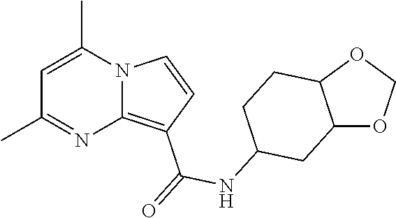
C1=C(C)N2C(=C(C(=O)NC3CC4C(CC3)OCO4)C=C2)N=C1C
